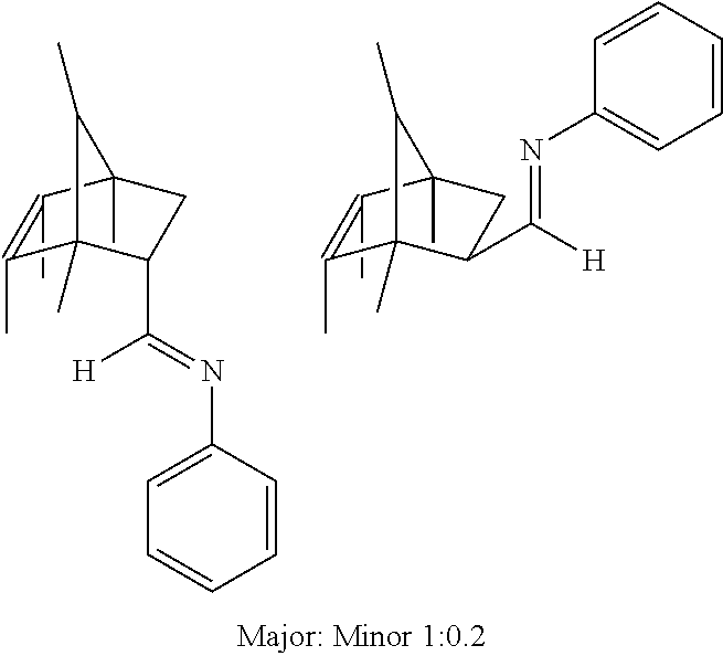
C1(C(=NC2=CC=CC=C2)[H])CC2(C)C(C)=C(C)C1(C)C2C.C1(C([H])=NC2=CC=CC=C2)CC2(C)C(C)=C(C)C1(C)C2C
